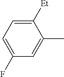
C1(F)=CC=C([Et])C(C)=C1
